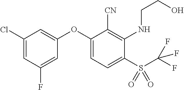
C1(Cl)=CC(F)=CC(OC2=CC=C(S(C(F)(F)F)(=O)=O)C(NCCO)=C2[CN])=C1
